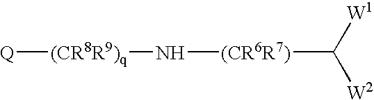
[Q][(CR8R9)q]N[(CR6R7)]C([W2])[W1]
